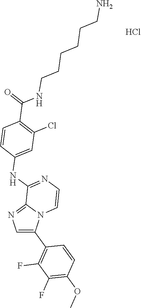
Cl.C1=C(C2=C(F)C(F)=C(OC)C=C2)N2C(=N1)C(NC1=CC(Cl)=C(C(NCCCCCCN)=O)C=C1)=NC=C2
